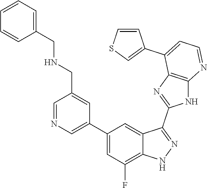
C1=NC=C(C2=CC(F)=C3C(=C2)C(C2=NC4=C(N2)N=CC=C4C2=CSC=C2)=NN3)C=C1CNCC1=CC=CC=C1
